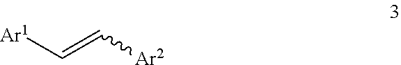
[Ar1]C=C[Ar2]
